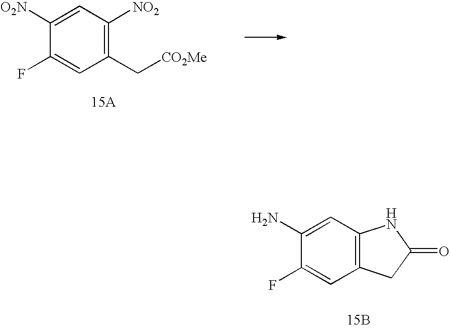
C1([O2N])=CC([NO2])=C(C[CO2Me])C=C1F.C1(N)=CC2=C(C=C1F)CC(=O)N2.[15B]
